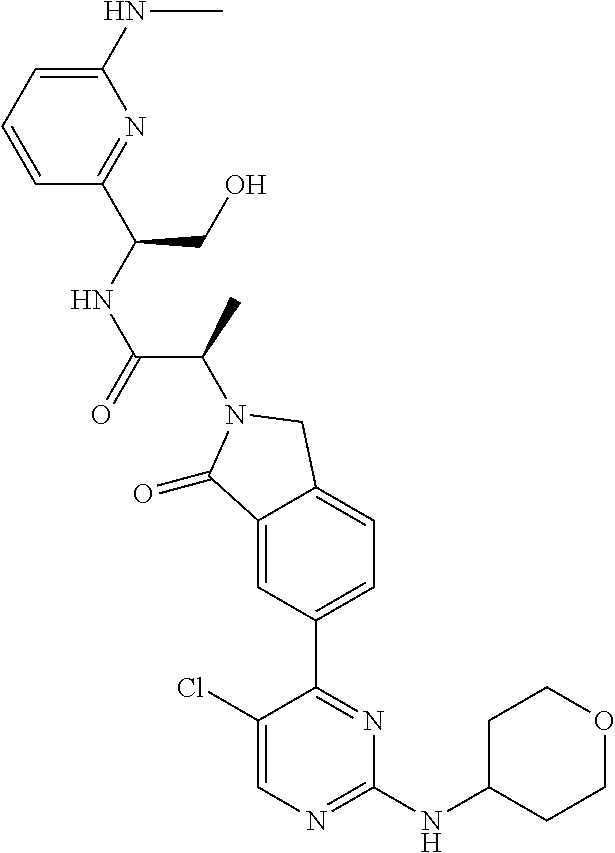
C1(=O)C2=CC(C3=NC(NC4CCOCC4)=NC=C3Cl)=CC=C2CN1C(C(NC(C1=NC(NC)=CC=C1)CO)=O)C
